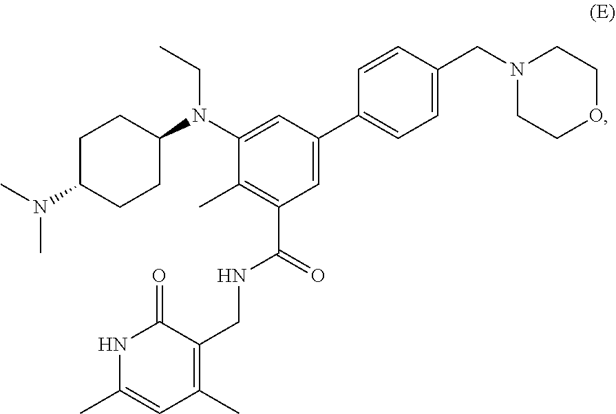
C1(N(C2CCC(N(C)C)CC2)CC)=CC(C2=CC=C(CN3CCOCC3)C=C2)=CC(C(NCC2=C(C)C=C(C)NC2=O)=O)=C1C
